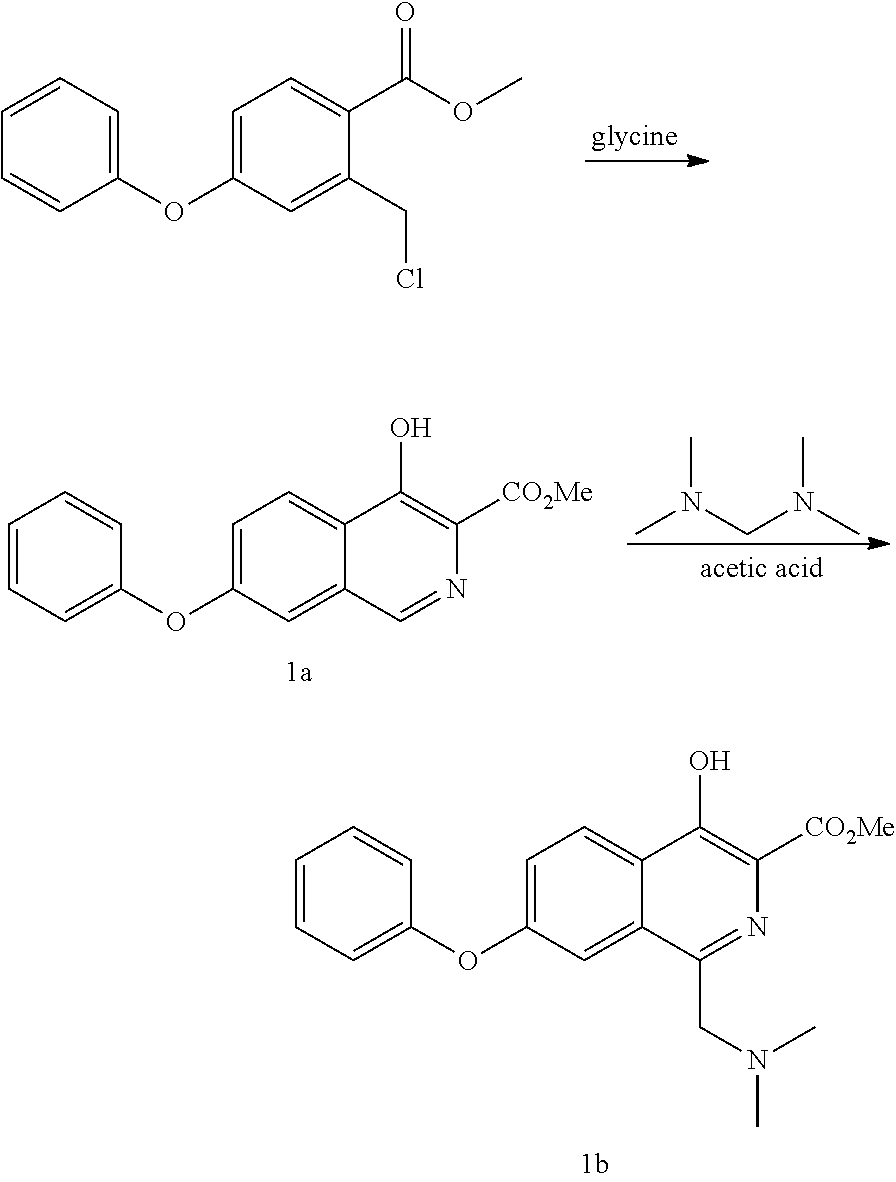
C1=C(OC2=CC=CC=C2)C=C(CCl)C(C(OC)=O)=C1.C1=C(OC2=CC=CC=C2)C=C2C(=C1)C(O)=C([CO2Me])N=C2.CN(CN(C)C)C.C1=C(OC2=CC=CC=C2)C=C2C(=C1)C(O)=C([CO2Me])N=C2CN(C)C
